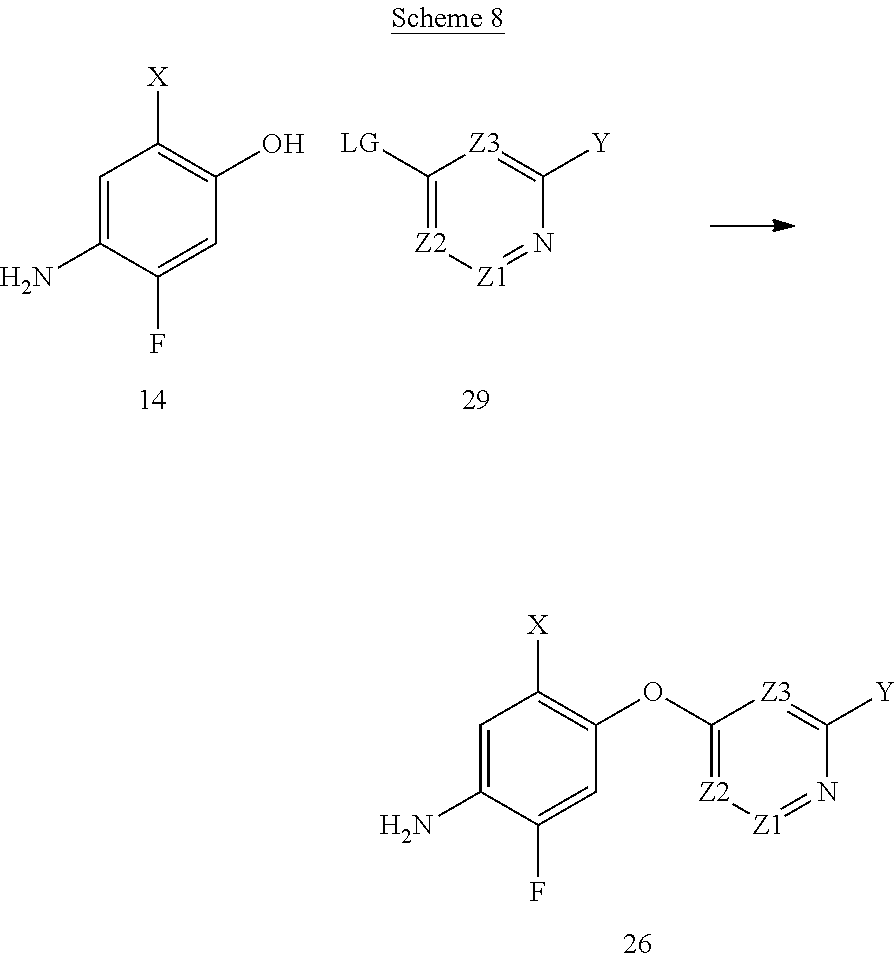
C1=C(N)C(F)=CC(OC2=[Z2][Z1]=NC([Y])=[Z3]2)=C1[X].C1=C(N)C(F)=CC(O)=C1[X].C1([LG])=[Z2][Z1]=NC([Y])=[Z3]1
